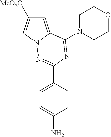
C1=C2N(C=C1[MeO2C])N=C(C1=CC=C(N)C=C1)N=C2N1CCOCC1
